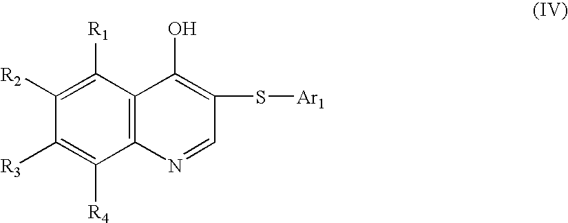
C12=C(C([R1])=C([R2])C([R3])=C1[R4])C(O)=C(S[Ar1])C=N2
